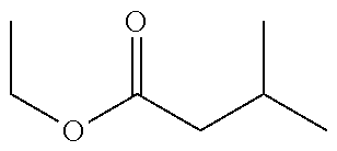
CCOC(CC(C)C)=O
